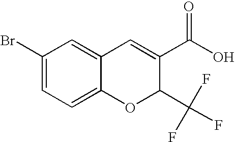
C1(C(O)=O)=CC2=CC(Br)=CC=C2OC1C(F)(F)F
